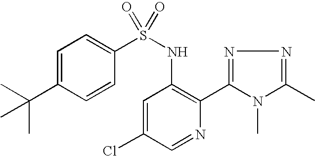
C1=C(C(C)(C)C)C=CC(S(NC2=C(C3=NN=C(C)N3C)N=CC(Cl)=C2)(=O)=O)=C1
